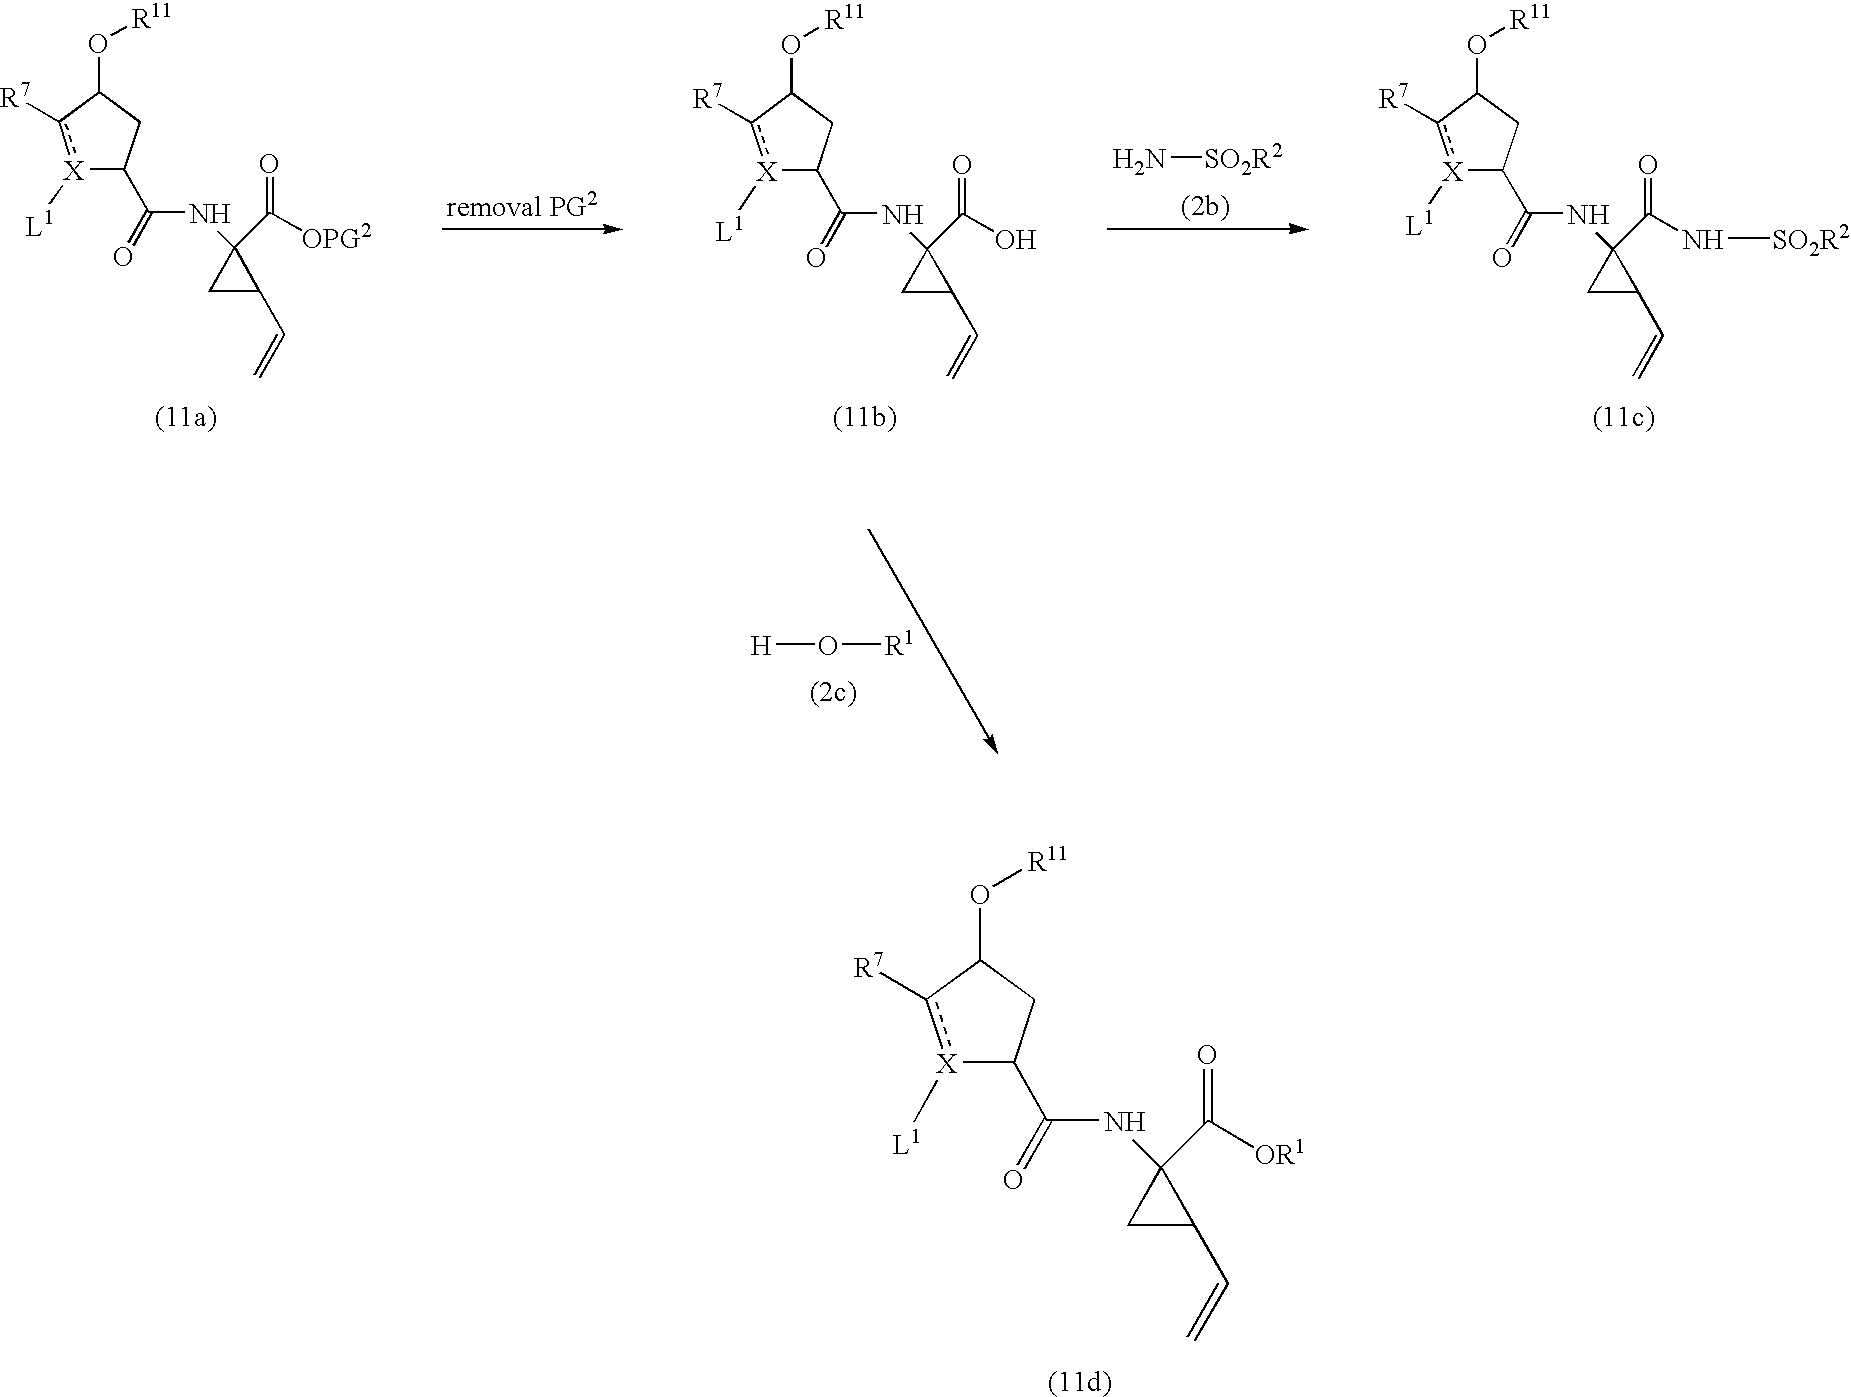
N[SO2R2].[X]1([L1])c([R7])C(O[R11])CC1C(=O)NC1(C([OPG2])=O)CC1C=C.[X]1([L1])c([R7])C(O[R11])CC1C(=O)NC1(C(O)=O)CC1C=C.[X]1([L1])c([R7])C(O[R11])CC1C(=O)NC1(C(N[SO2R2])=O)CC1C=C.[H]O[R1].[X]1([L1])c([R7])C(O[R11])CC1C(=O)NC1(C([OR1])=O)CC1C=C
